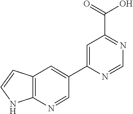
C1=C(C2=CC3=C(N=C2)NC=C3)N=CN=C1C(=O)O
